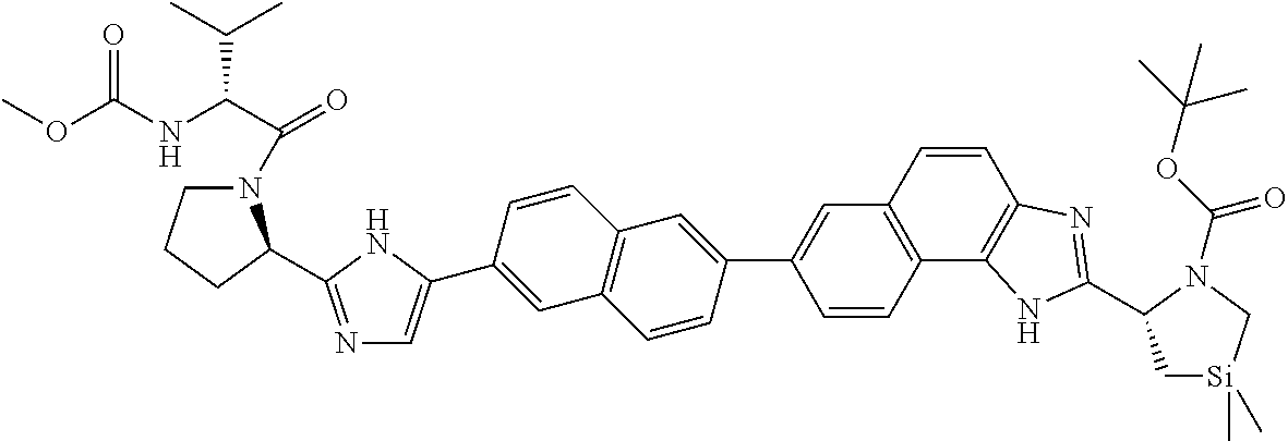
C1=CC2=C(C3=C1C=C(C1=CC4=C(C=C1)C=C(C1=CN=C(C5N(C(C(NC(OC)=O)C(C)C)=O)CCC5)N1)C=C4)C=C3)NC(C1C[Si](C)(C)CN1C(OC(C)(C)C)=O)=N2
